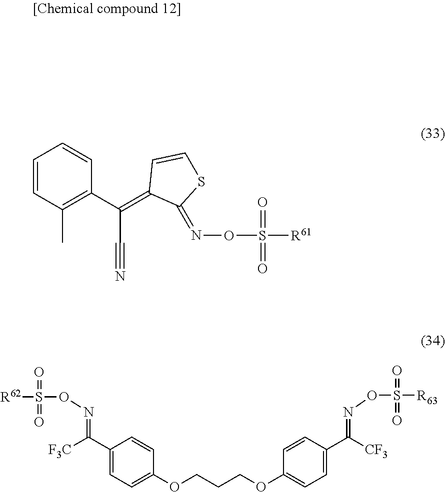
C1=CC(C)=C(C(=C2C(=NOS(=O)(=O)[R61])SC=C2)C#N)C=C1.O(S(=O)(=O)[R62])N=C(C1=CC=C(OCCCOC2=CC=C(C(=NOS(=O)(=O)[R63])[CF3])C=C2)C=C1)[F3C]
